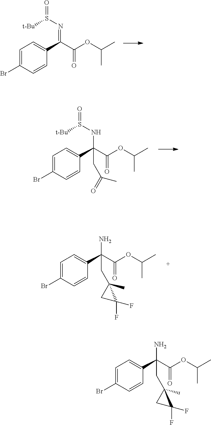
C1(C(=NS(=O)[t-Bu])C(OC(C)C)=O)=CC=C(Br)C=C1.C1(C(NS(=O)[t-Bu])(C(OC(C)C)=O)CC(=O)C)=CC=C(Br)C=C1.C1(C(N)(C(OC(C)C)=O)CC2(C)CC2(F)F)=CC=C(Br)C=C1.C1(C(N)(C(OC(C)C)=O)CC2(C)CC2(F)F)=CC=C(Br)C=C1
